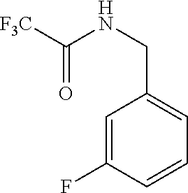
C1=C(CNC([F3C])=O)C=C(F)C=C1
